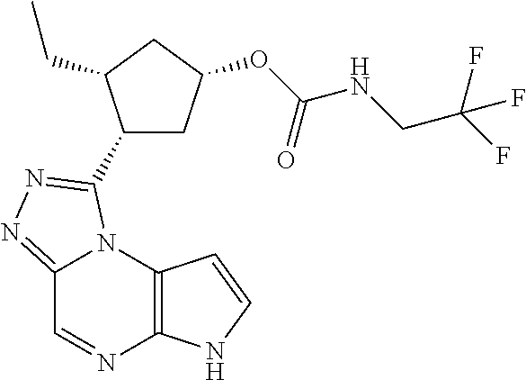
C12=NN=C(C3CC(OC(NCC(F)(F)F)=O)CC3CC)N1C1=C(N=C2)NC=C1
